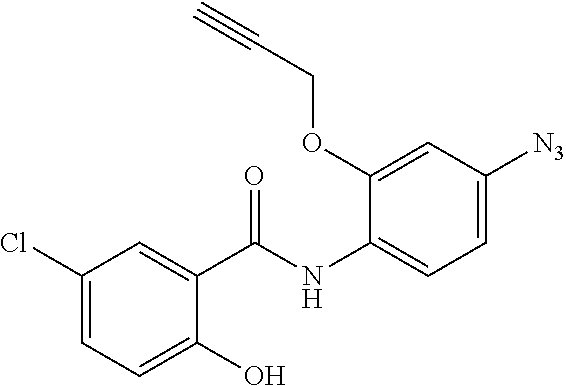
C1(Cl)=CC=C(O)C(C(NC2=CC=C([N3])C=C2OCC#C)=O)=C1
